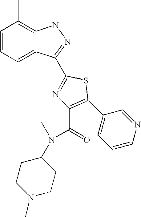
C1=CC=C2C(=C1C)NN=C2C1=NC(C(N(C2CCN(C)CC2)C)=O)=C(C2=CC=CN=C2)S1
